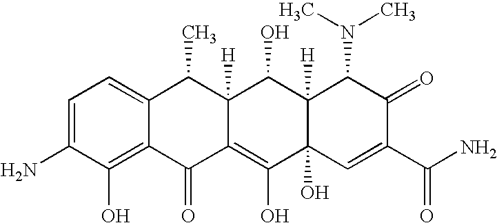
C1=C(N)C(O)=C2C(=C1)C(C)C1([H])C(=C(O)C3(O)C([H])(C1O)C(N(C)C)C(=O)C(C(N)=O)=C3)C2=O
